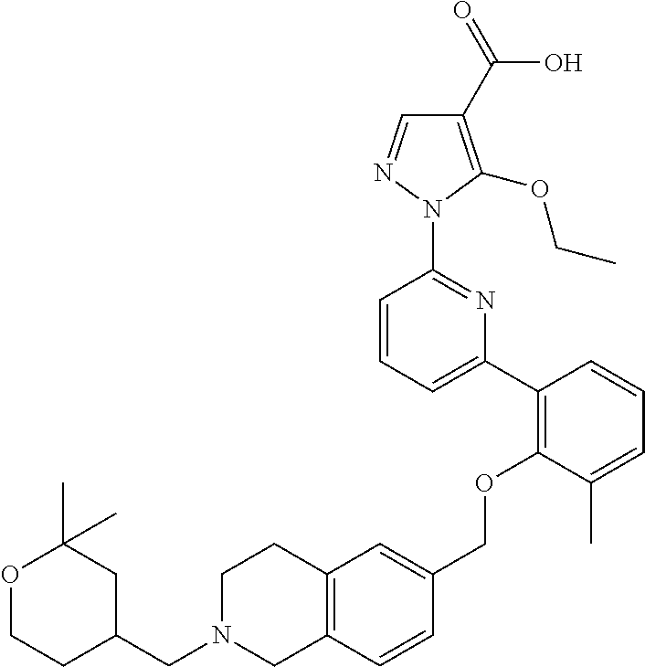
C1(C2=C(OCC3=CC4=C(C=C3)CN(CC3CC(C)(C)OCC3)CC4)C(C)=CC=C2)=CC=CC(N2N=CC(C(=O)O)=C2OCC)=N1
